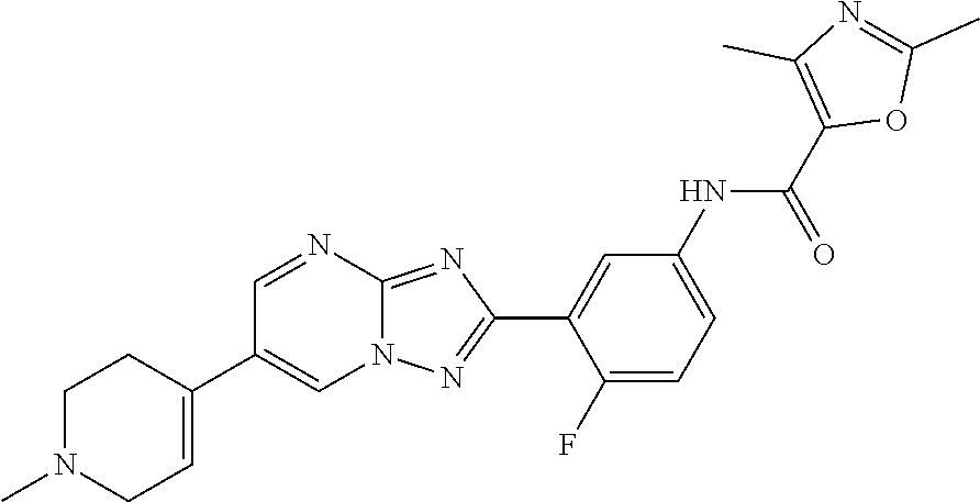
C1(F)=CC=C(NC(C2=C(C)N=C(C)O2)=O)C=C1C1=NN2C(=N1)N=CC(C1=CCN(C)CC1)=C2
